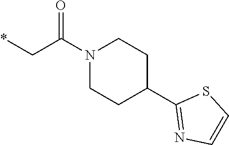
*CC(N1CCC(C2=NC=CS2)CC1)=O
